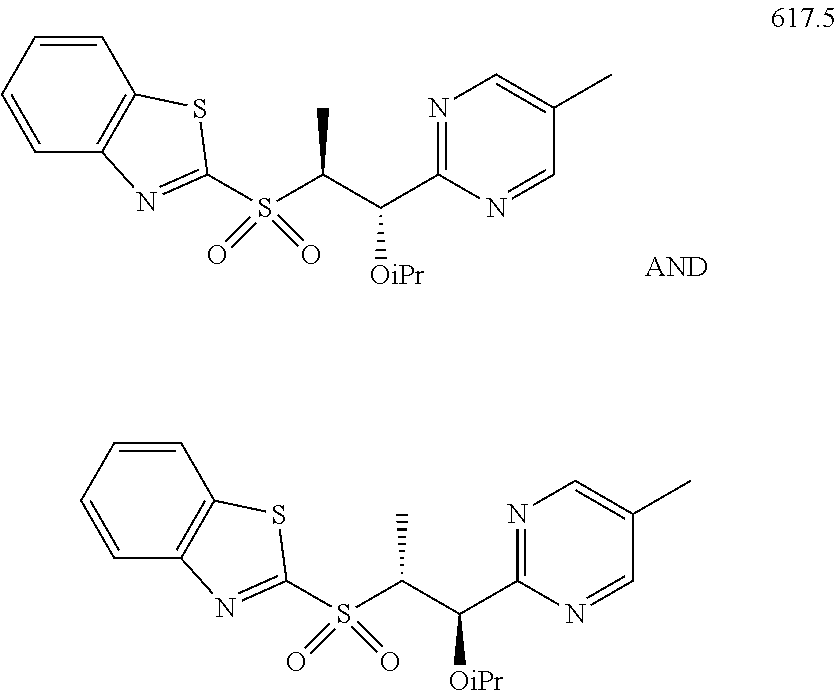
N1=C(C(C(S(C2=NC3=C(C=CC=C3)S2)(=O)=O)C)[OiPr])N=CC(C)=C1.N1=C(C(C(S(C2=NC3=C(C=CC=C3)S2)(=O)=O)C)[OiPr])N=CC(C)=C1
